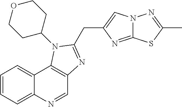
C1=NC2=CC=CC=C2C2=C1N=C(CC1=CN3C(=N1)SC(C)=N3)N2C1CCOCC1
